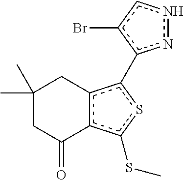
C1(C)(C)CC(=O)c2c(c(-c3nncc3Br)sc2SC)C1
